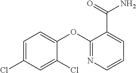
C1=C(Cl)C=C(Cl)C(OC2=NC=CC=C2C(N)=O)=C1
